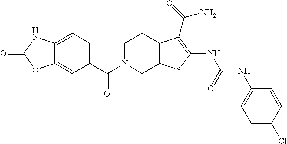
C12=CC(C(N3CC4=C(CC3)C(C(=O)N)=C(NC(=O)NC3=CC=C(Cl)C=C3)S4)=O)=CC=C1NC(=O)O2
